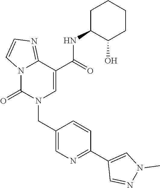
C12=NC=CN1C(=O)N(CC1=CN=C(C3=CN(C)N=C3)C=C1)C=C2C(NC1C(O)CCCC1)=O
